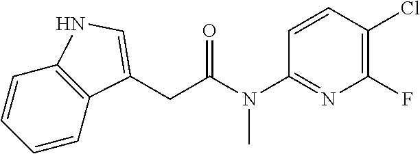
C1=CC2=C(C=C1)NC=C2CC(N(C1=NC(F)=C(Cl)C=C1)C)=O
